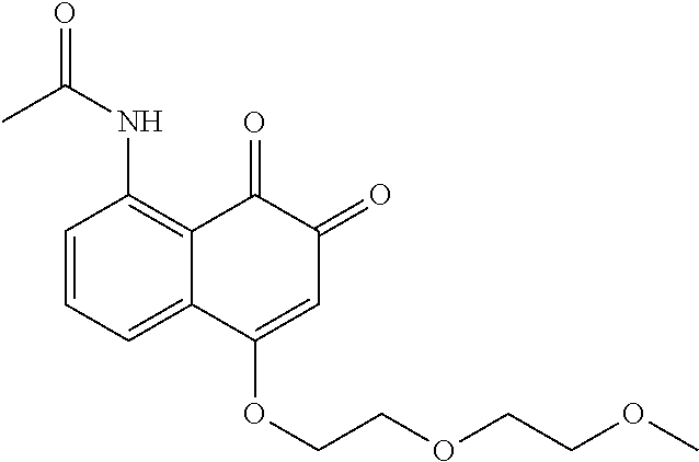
C1=CC=C2C(=C1NC(=O)C)C(=O)C(=O)C=C2OCCOCCOC
